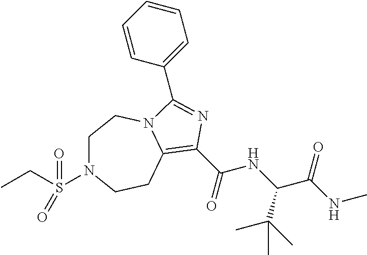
C1N(S(CC)(=O)=O)CCC2=C(C(NC(C(NC)=O)C(C)(C)C)=O)N=C(C3=CC=CC=C3)N2C1
